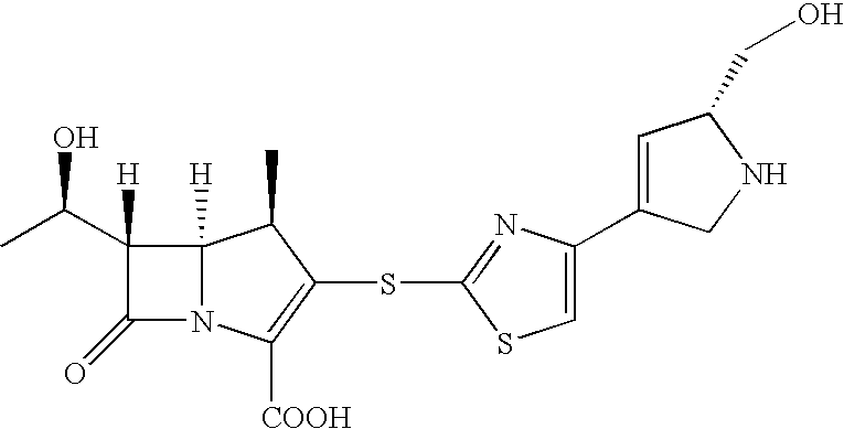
C1(C(C)O)([H])C(=O)N2C1([H])C(C)C(SC1=NC(C3=CC(CO)NC3)=CS1)=C2[COOH]
